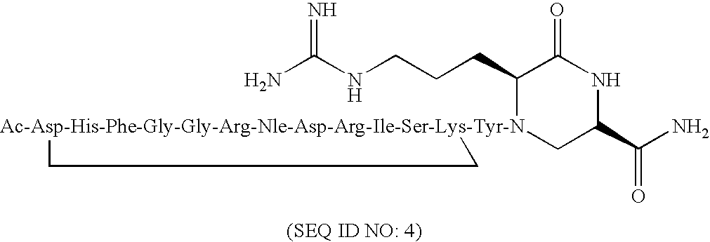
NC(NCCCC1[Ac-Asp-His-Phe-Gly-Gly-Arg-Nle-Asp-Arg-Ile-Ser-Lys-Tyr-N]2(CC(C(N)=O)NC1=O)CC2)=N
